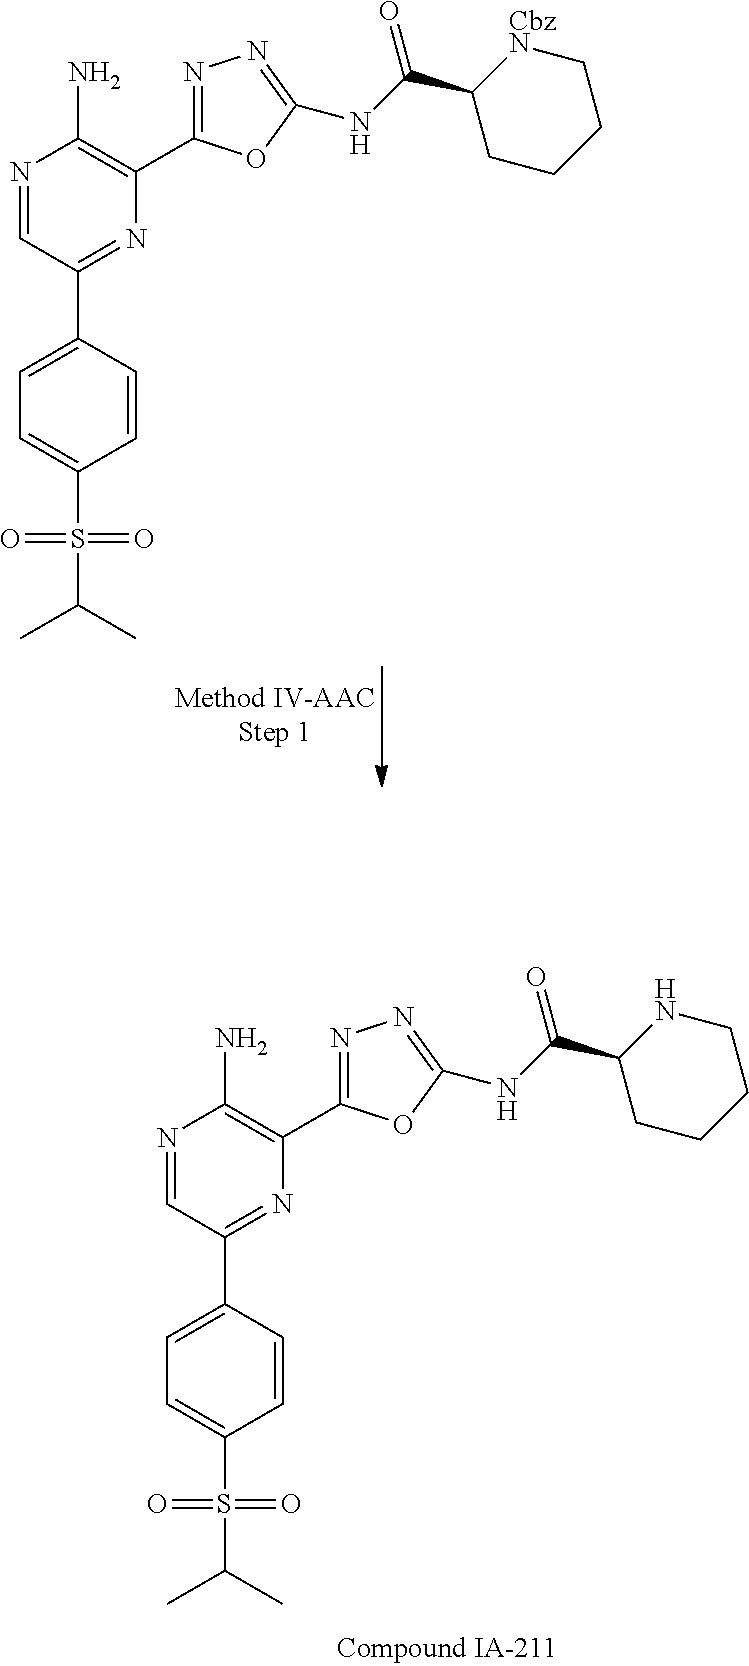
N1=CC(C2=CC=C(S(=O)(=O)C(C)C)C=C2)=NC(C2=NN=C(NC(=O)C3CCCC[CbzN]3)O2)=C1N.N1=CC(C2=CC=C(S(=O)(=O)C(C)C)C=C2)=NC(C2=NN=C(NC(C3CCCCN3)=O)O2)=C1N
